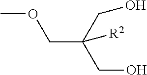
COCC(CO)(CO)[R2]
